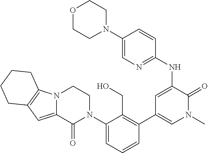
N12C(=CC3=C1CCCC3)C(=O)N(C1=CC=CC(C3=CN(C)C(=O)C(NC4=NC=C(N5CCOCC5)C=C4)=C3)=C1CO)CC2
